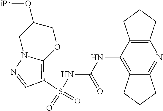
S(NC(NC1=C2C(=NC3=C1CCC3)CCC2)=O)(C1=C2N(N=C1)CC(O[iPr])CO2)(=O)=O
